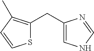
S1C(CC2=CNC=N2)=C(C)C=C1
